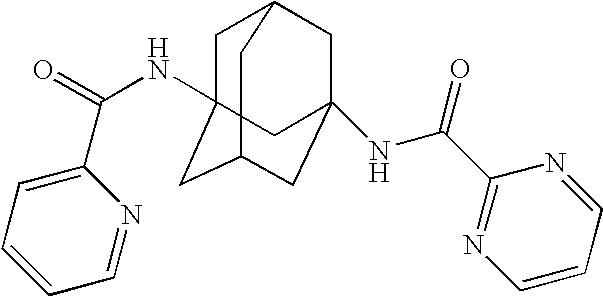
C1=C(C(=O)NC23CC4CC(NC(C5=NC=CC=N5)=O)(CC(C2)C4)C3)N=CC=C1
